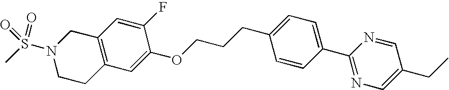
C12=C(C=C(OCCCC3=CC=C(C4=NC=C(CC)C=N4)C=C3)C(F)=C1)CCN(S(C)(=O)=O)C2
